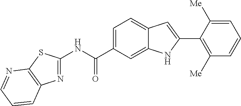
C1(NC(=O)C2=CC=C3C(=C2)NC(C2=C([Me])C=CC=C2[Me])=C3)=NC2=C(S1)N=CC=C2
